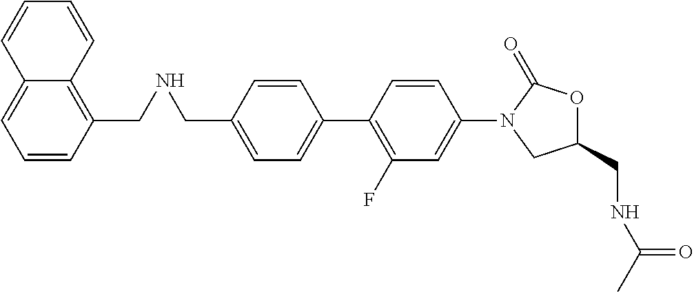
C1(CNCC2=C3C(=CC=C2)C=CC=C3)=CC=C(C2=C(F)C=C(N3CC(CNC(C)=O)OC3=O)C=C2)C=C1
